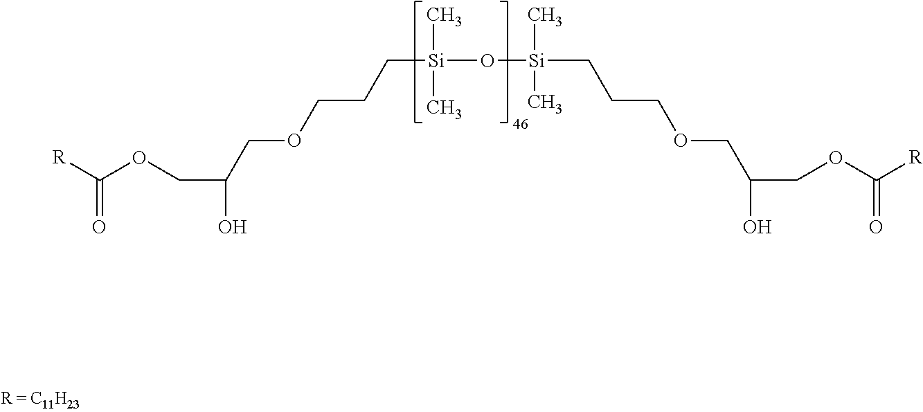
[R]C(OCC(O)COCCC[Si](O[Si](CCCOCC(COC([R])=O)O)(C)C)(C)C)=O
